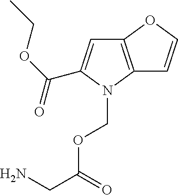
NCC(=O)OCN1C(C(=O)OCC)=CC2=C1C=CO2
